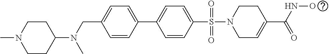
CN1CCC(N(CC2=CC=C(C3=CC=C(S(=O)(=O)N4CC=C(C(NO)=O)CC4)C=C3)C=C2)C)CC1
